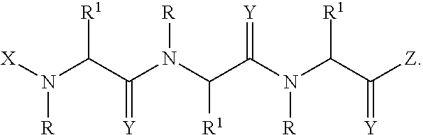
[X]N(C(C(N(C(C(N(C(C([Z])=[Y])[R1])[R])=[Y])[R1])[R])=[Y])[R1])[R]
